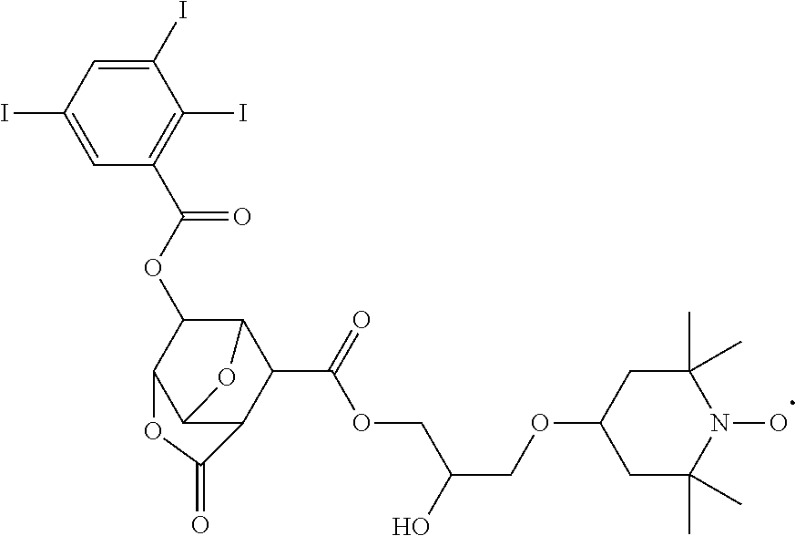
C1(I)=CC(I)=CC(C(OC2C3C4C(C(C(=O)OCC(COC5CC(C)(C)N(O)C(C)(C)C5)O)C2O4)C(=O)O3)=O)=C1I
